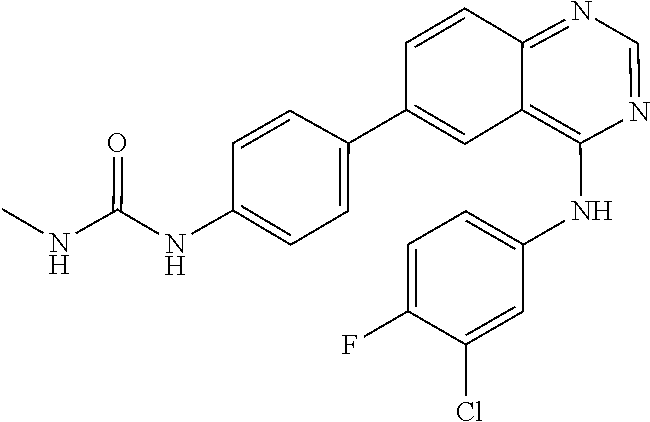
C1=CC(C2=CC3=C(NC4=CC=C(F)C(Cl)=C4)N=CN=C3C=C2)=CC=C1NC(NC)=O
